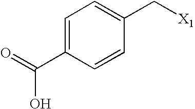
C1=C(C(=O)O)C=CC(C[X1])=C1
